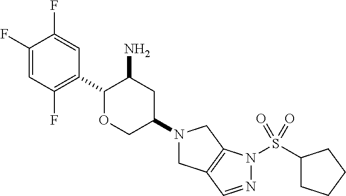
C1(C2OCC(N3CC4=C(C3)N(S(C3CCCC3)(=O)=O)N=C4)CC2N)=C(F)C=C(F)C(F)=C1
